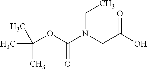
C(N(CC(O)=O)C(OC(C)(C)C)=O)C
